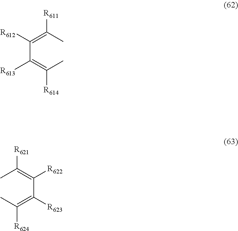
C(=C(C)[R614])(C(=C(C)[R611])[R612])[R613].C(=C(C(=C(C)[R621])[R622])[R623])(C)[R624]
